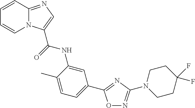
C1=CC2=NC=C(C(=O)NC3=CC(C4=NC(N5CCC(F)(F)CC5)=NO4)=CC=C3C)N2C=C1
